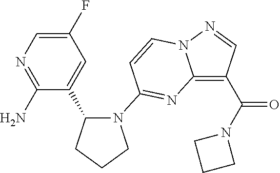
C1(N)=NC=C(F)C=C1C1CCCN1C1=NC2=C(C(N3CCC3)=O)C=NN2C=C1
